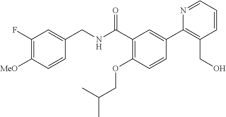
C1=CC([MeO])=C(F)C=C1CNC(C1=C(OCC(C)C)C=CC(C2=C(CO)C=CC=N2)=C1)=O
